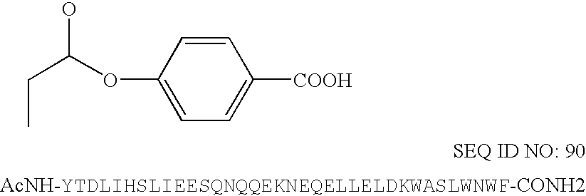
C1=CC(OC(CC)O)=CC=C1[COOH].[AcNH-YTDLIHSLIEESQNQQEKNEQELLELDKWASLWNWF-CONH2]
